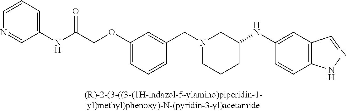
N1(CC2=CC(OCC(=O)NC3=CC=CN=C3)=CC=C2)CCCC(NC2=CC3=C(C=C2)NN=C3)C1
